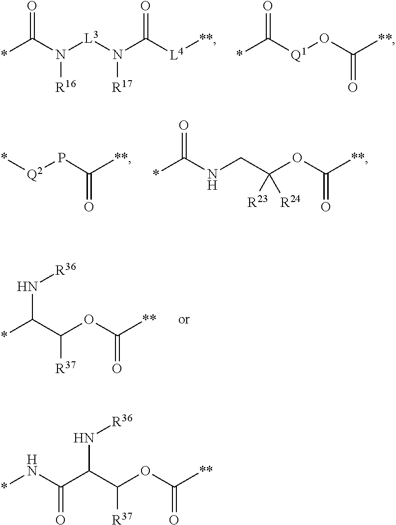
*C(N([L3]N(C([L4][**])=O)[R17])[R16])=O.*C([Q1]OC([**])=O)=O.*[Q2]PC([**])=O.C(C(OC([**])=O)([R23])[R24])NC(*)=O.*C(C(OC([**])=O)[R37])N[R36].*NC(C(C(OC([**])=O)[R37])N[R36])=O
